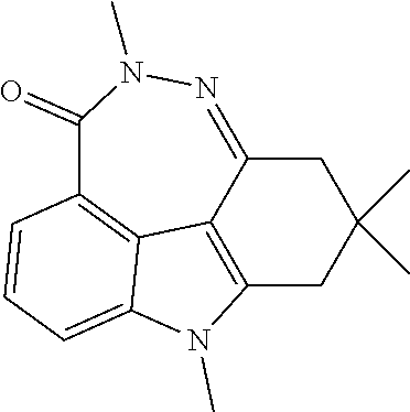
C12=NN(C)C(=O)C3=C4C1=C(CC(C)(C)C2)N(C)C4=CC=C3
